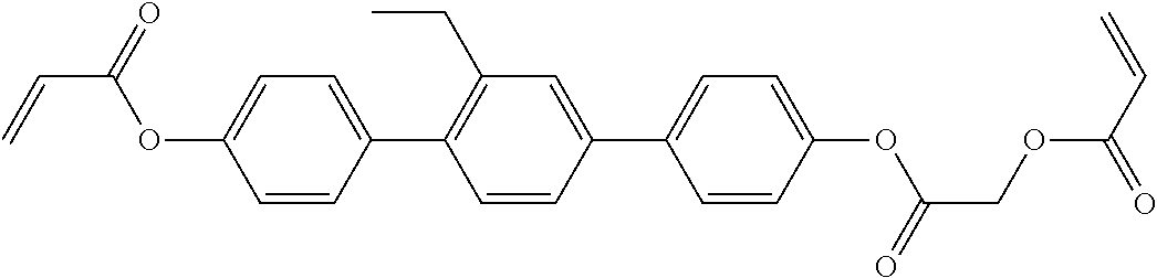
C1=CC(C2=C(CC)C=C(C3=CC=C(OC(COC(C=C)=O)=O)C=C3)C=C2)=CC=C1OC(C=C)=O
